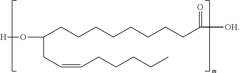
[H]OC(CC=CCCCCC)CCCCCCCCC(=O)[OH]
